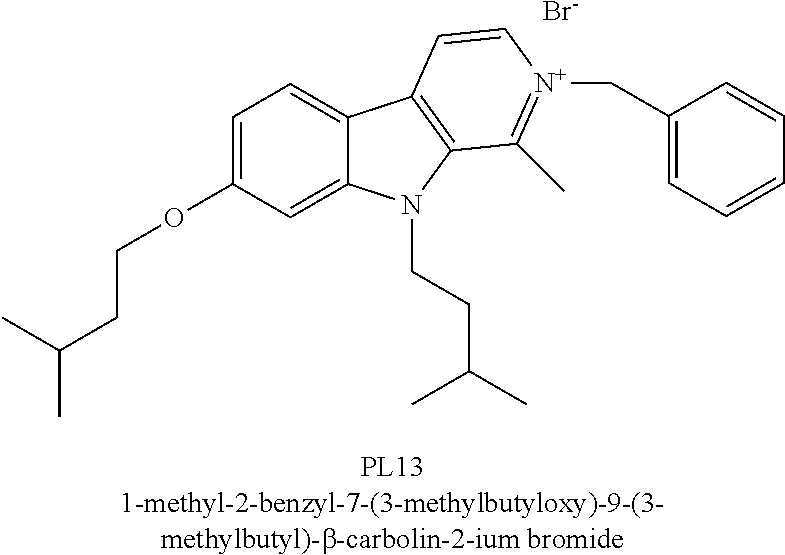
C12=CC(OCCC(C)C)=CC=C1C1=C(N2CCC(C)C)C(C)=[N+](CC2=CC=CC=C2)C=C1.[Br-]
